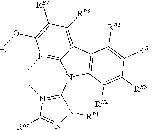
C12=C(C([RB2])=C([RB3])C([RB4])=C1[RB5])N(C1=N(C)C([RB8])=NN1[RB1])C1=N(C)C(O[LA])=C([RB7])C([RB6])=C21
